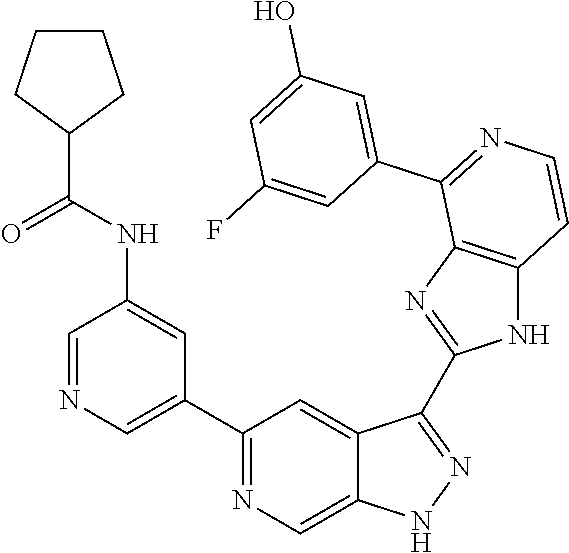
C1(C2=CN=CC(NC(C3CCCC3)=O)=C2)=NC=C2C(=C1)C(C1=NC3=C(N1)C=CN=C3C1=CC(O)=CC(F)=C1)=NN2
